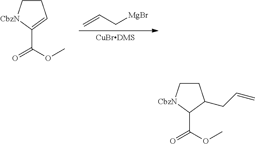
[CuBrDMS].C=CC[MgBr].C1C[CbzN]C(C(OC)=O)=C1.C1C[CbzN]C(C(OC)=O)C1CC=C
